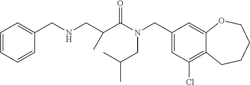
C1(CN(CC(C)C)C(=O)C(CNCC2=CC=CC=C2)C)=CC(Cl)=C2C(=C1)OCCCC2
